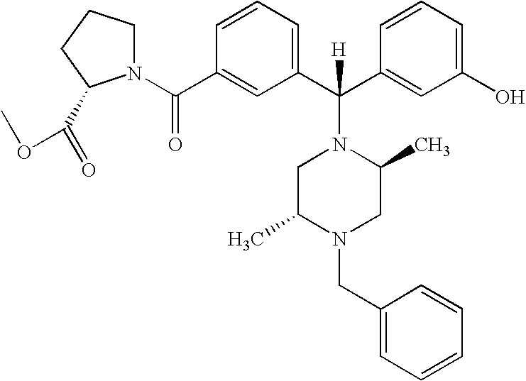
C1(C(=O)N2CCCC2C(=O)OC)=CC(C(C2=CC(O)=CC=C2)(N2CC(C)N(CC3=CC=CC=C3)CC2C)[H])=CC=C1
